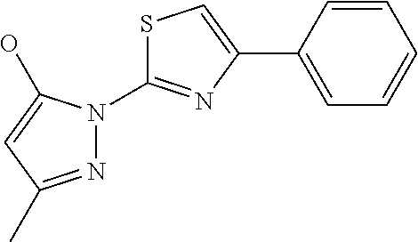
N1=C(C)C=C(O)N1C1=NC(C2=CC=CC=C2)=CS1
